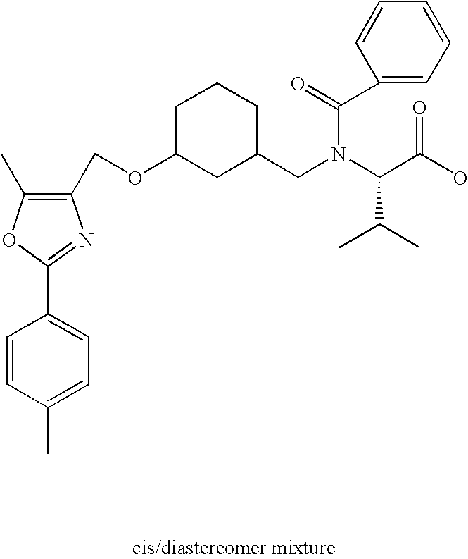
C1(COC2CC(CN(C(C(O)=O)C(C)C)C(=O)C3=CC=CC=C3)CCC2)=C(C)OC(C2=CC=C(C)C=C2)=N1
